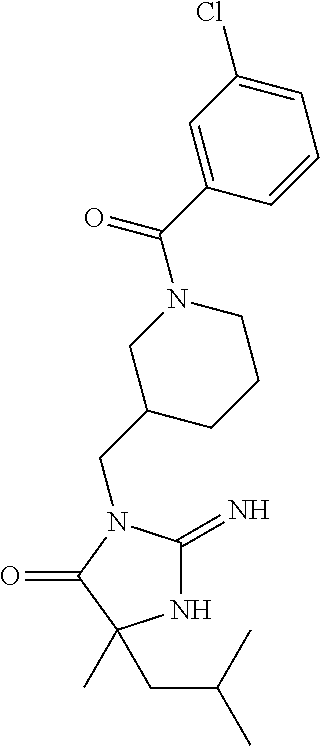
N1C(=N)N(CC2CCCN(C(C3=CC(Cl)=CC=C3)=O)C2)C(=O)C1(C)CC(C)C
